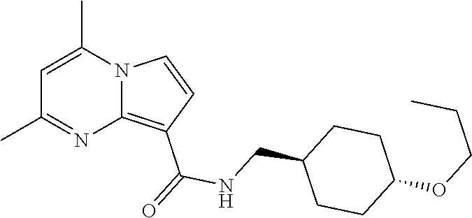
C1=C(C)N2C(=C(C(=O)NCC3CCC(OCCC)CC3)C=C2)N=C1C
